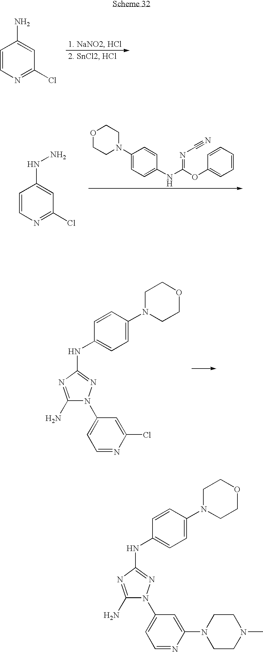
C1=CN=C(Cl)C=C1N.C1=CN=C(Cl)C=C1NN.O1CCN(C2=CC=C(NC(=NC#N)OC3=CC=CC=C3)C=C2)CC1.C1(N2CCOCC2)=CC=C(NC2=NN(C3=CC=NC(Cl)=C3)C(N)=N2)C=C1.C1(N2CCOCC2)=CC=C(NC2=NN(C3=CC=NC(N4CCN(C)CC4)=C3)C(N)=N2)C=C1
